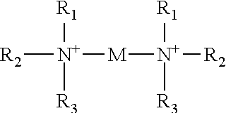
[R2][N+]([M][N+]([R2])([R1])[R3])([R1])[R3]
